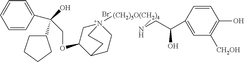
C(OC1C[N+]2([(CH2)5O(CH2)4]NCC(C3=CC([CH2OH])=C(O)C=C3)O)CCC1CC2)C(C1=CC=CC=C1)(O)C1CCCC1.[Br-]
